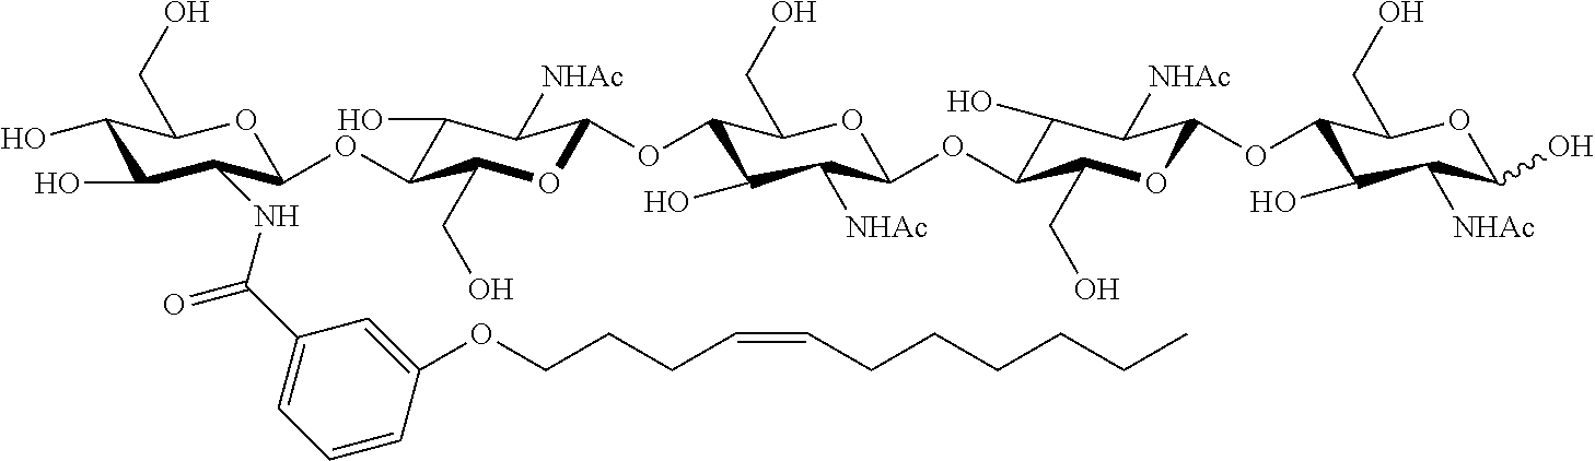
C1(O)C(O)C(NC(=O)C2=CC=CC(OCCCC=CCCCCCC)=C2)C(OC2C(O)C([NHAc])C(OC3C(O)C([NHAc])C(OC4C(O)C([NHAc])C(OC5C(O)C([NHAc])C(O)OC5CO)OC4CO)OC3CO)OC2CO)OC1CO
